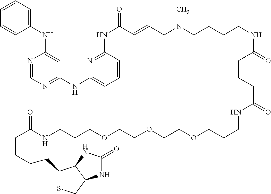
C1=CC=C(NC2=CC(NC3=CC=CC(NC(=O)C=CCN(C)CCCCNC(CCCC(NCCCOCCOCCOCCCNC(=O)CCCCC4SCC5C4NC(=O)N5)=O)=O)=N3)=NC=N2)C=C1
